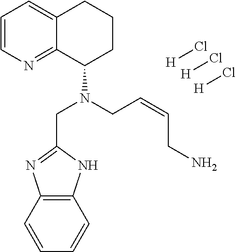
C1=CN=C2C(=C1)CCCC2N(CC=CCN)CC1=NC2=C(N1)C=CC=C2.[H]Cl.[H]Cl.[H]Cl
